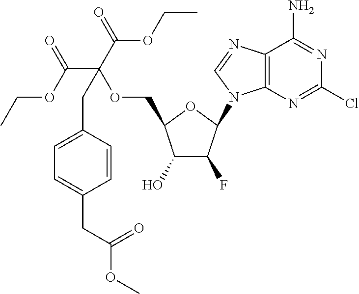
C1(O)C(F)C(N2C3=C(N=C2)C(N)=NC(Cl)=N3)OC1COC(C(=O)OCC)(C(OCC)=O)CC1=CC=C(CC(OC)=O)C=C1
